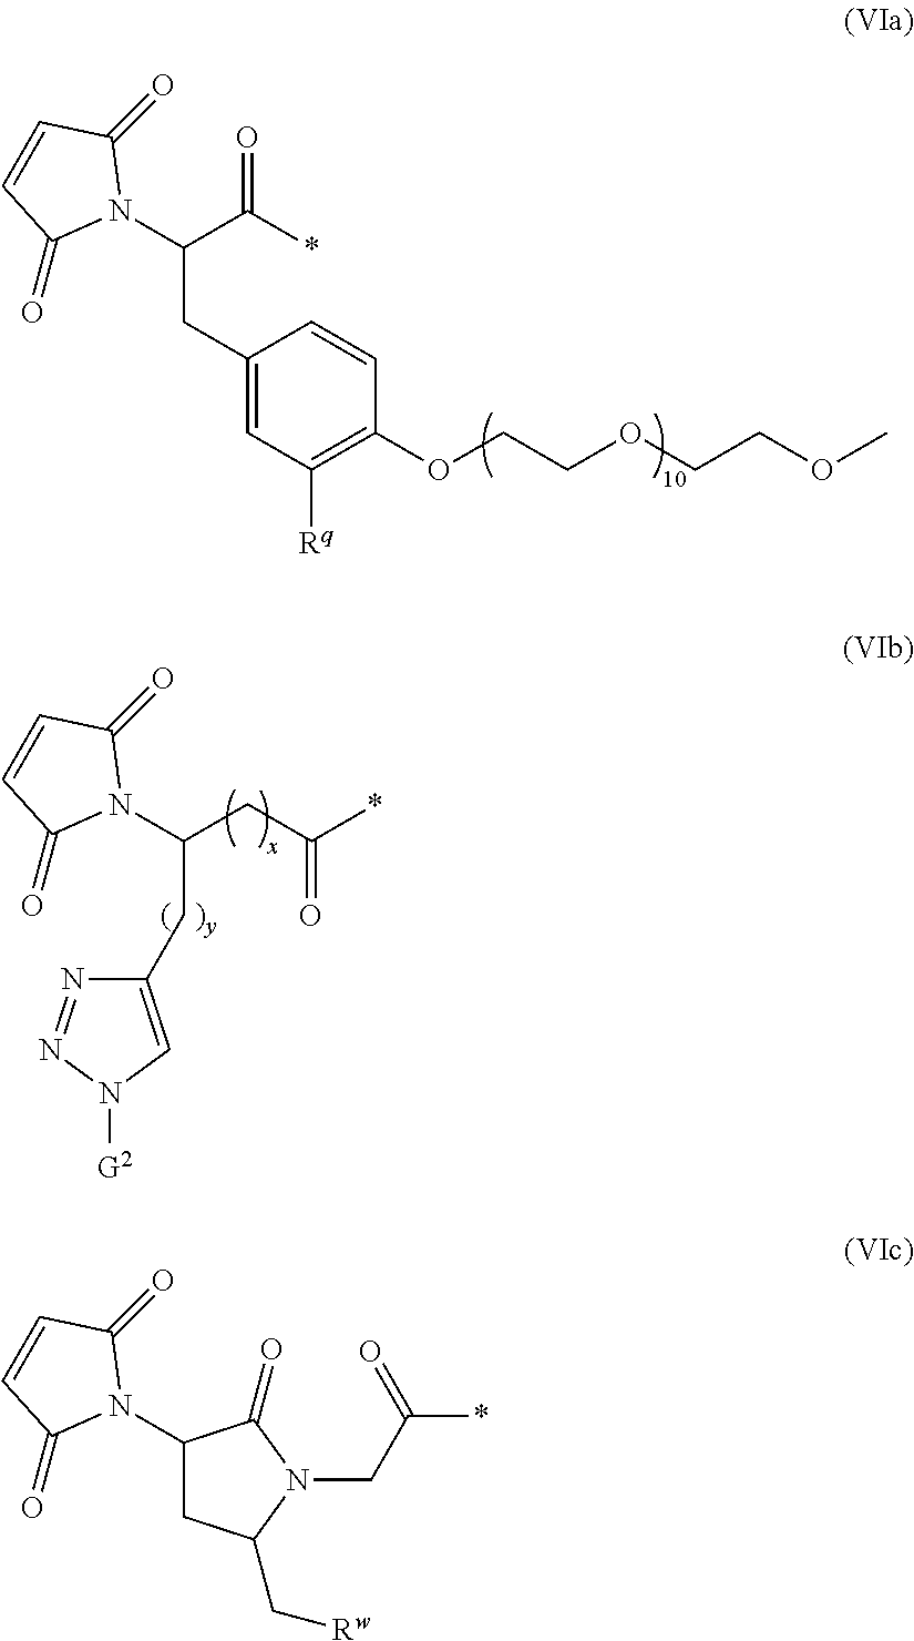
N1(C(C(*)=O)CC2=CC([Rq])=C(OCCOCCOC)C=C2)C(=O)C=CC1=O.N1(C(CC(*)=O)CC2=CN([G2])N=N2)C(=O)C=CC1=O.C1(N2C(=O)C=CC2=O)CC(C[Rw])N(CC(*)=O)C1=O
